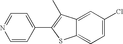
C1=NC=CC(C2=C(C)C3=CC(Cl)=CC=C3S2)=C1
